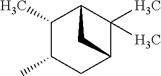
C1(C)C(C)CC2C(C)(C)C1C2
